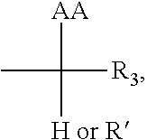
CC([R3])([AA])[H or R]
